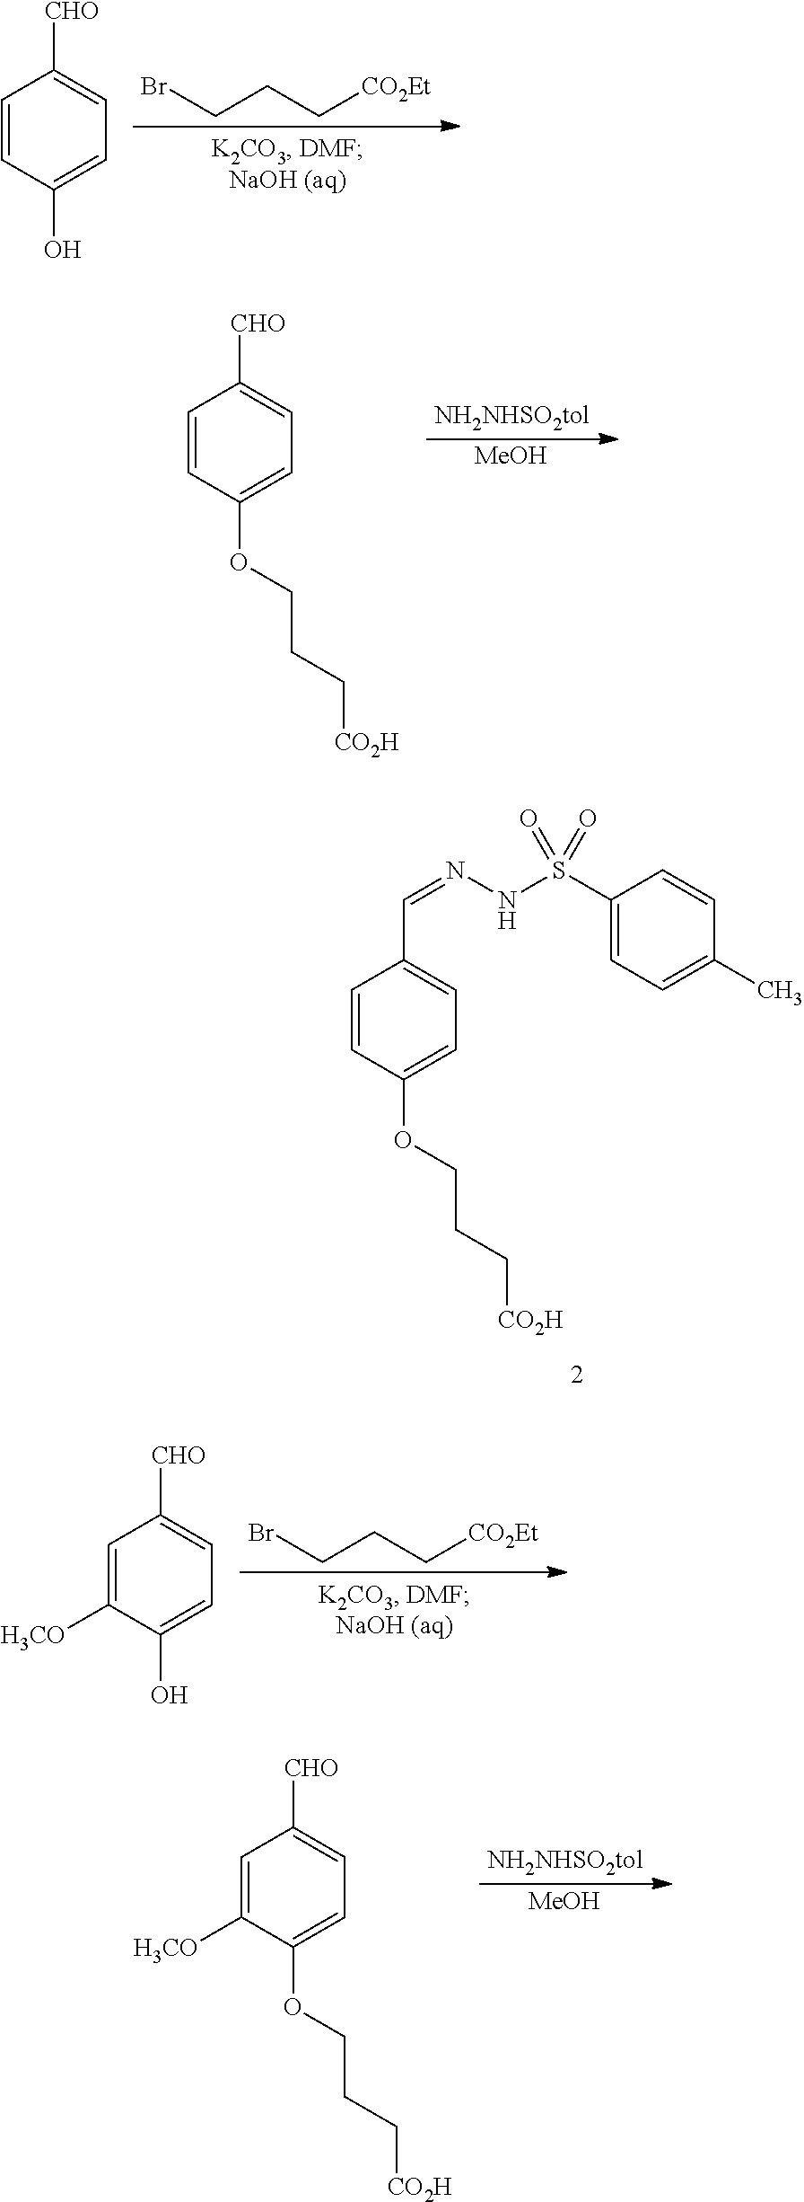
BrCCC[CO2Et].C1=CC(O)=CC=C1[CHO].[MeOH].C1=CC(OCCC[CO2H])=CC=C1[CHO].C1=CC(OCCC[CO2H])=CC=C1C=NNS(C1=CC=C(C)C=C1)(=O)=O.BrCCC[CO2Et].C1=C([H3CO])C(O)=CC=C1[CHO].[MeOH].C1=C([H3CO])C(OCCC[CO2H])=CC=C1[CHO]
